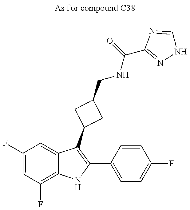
C1(F)=CC(F)=C2C(=C1)C(C1CC(CNC(C3=NNC=N3)=O)C1)=C(C1=CC=C(F)C=C1)N2
